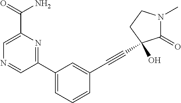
N1=CC(C2=CC=CC(C#CC3(O)C(=O)N(C)CC3)=C2)=NC(C(N)=O)=C1
